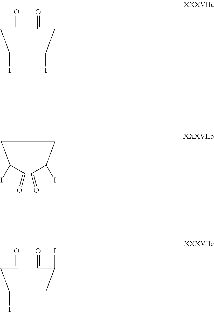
C(C=O)C(C(CC=O)I)I.C(CC(I)C=O)C(I)C=O.C(C=O)C(CC(C=O)I)I
